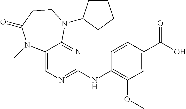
C12=CN=C(NC3=C(OC)C=C(C(O)=O)C=C3)N=C1N(C1CCCC1)CCC(=O)N2C
